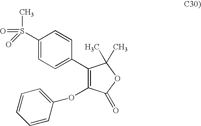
C1(C2=CC=C(S(C)(=O)=O)C=C2)=C(OC2=CC=CC=C2)C(=O)OC1(C)C
